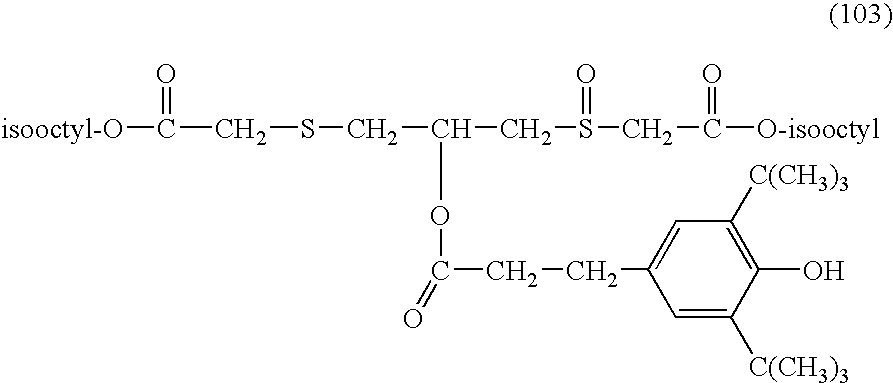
[isooctyl-O]C(CSCC(OC(=O)CCC1=CC([C(CH3)3])=C(O)C([C(CH3)3])=C1)CS(=O)CC(=O)[O-isooctyl])=O
